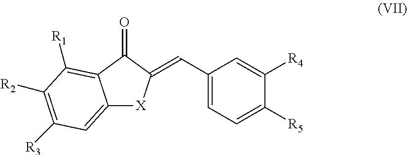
C(C1=CC=C([R5])C([R4])=C1)=C1[X]C2=CC([R3])=C([R2])C([R1])=C2C1=O
